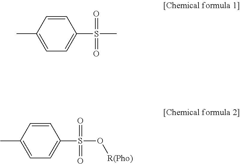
C1=CC(C)=CC=C1S(=O)(=O)C.C1=CC(C)=CC=C1S(=O)(=O)O[R(Pho)]
